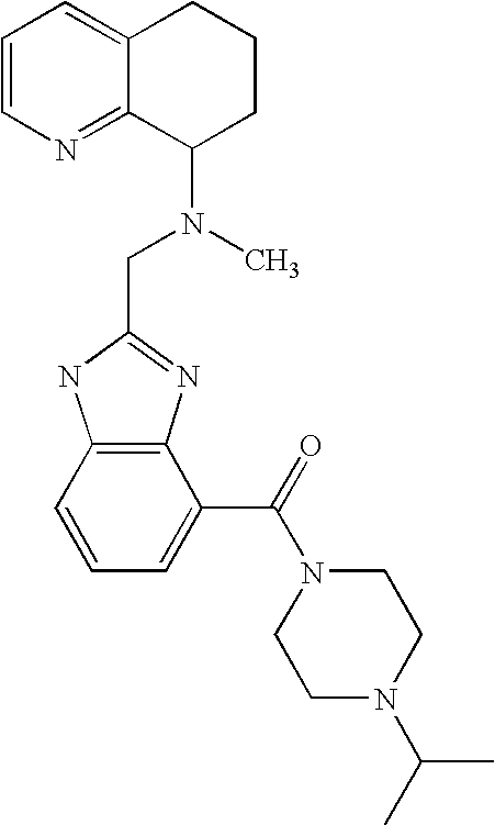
C1=CN=C2C(=C1)CCCC2N(C)CC1=NC2=C(N1)C=CC=C2C(N1CCN(C(C)C)CC1)=O
